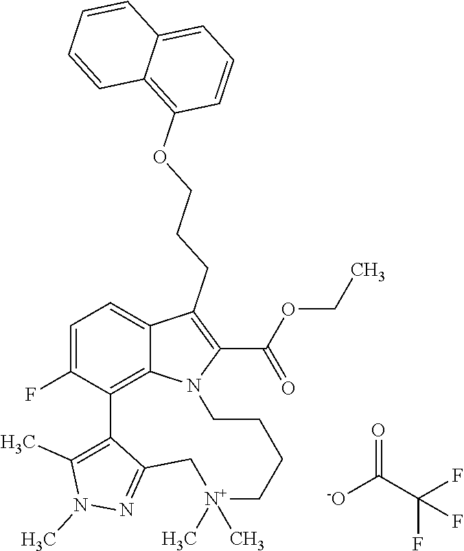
N1=C2C(=C(C)N1C)C1=C3C(=CC=C1F)C(CCCOC1=C4C(=CC=C1)C=CC=C4)=C(C(OCC)=O)N3CCCC[N+](C)(C)C2.O=C(C(F)(F)F)[-O]
